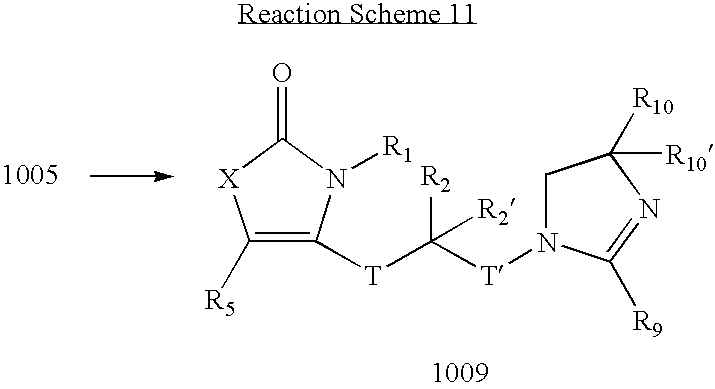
C1([R5])=C([T]C([T]N2CC([R10])([R10])N=C2[R9])([R2])[R2])N([R1])C(=O)[X]1
